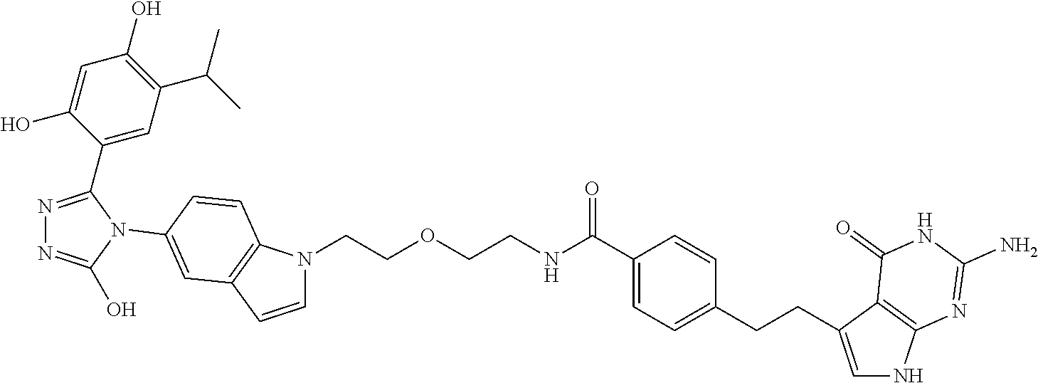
C1=CC2=C(N1CCOCCNC(C1=CC=C(CCC3=CNC4=C3C(=O)NC(N)=N4)C=C1)=O)C=CC(N1C(O)=NN=C1C1=CC(C(C)C)=C(O)C=C1O)=C2
